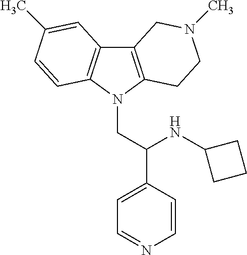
C12=C(N(CC(C3=CC=NC=C3)NC3CCC3)C3=C1C=C(C)C=C3)CCN(C)C2
